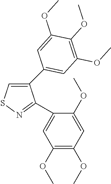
C1(C2=CC(OC)=C(OC)C(OC)=C2)=CSN=C1C1=CC(OC)=C(OC)C=C1OC
